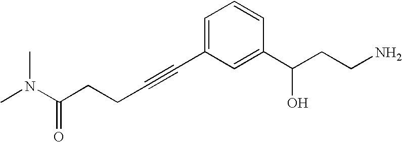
C(C(N(C)C)=O)CC#CC1=CC=CC(C(CCN)O)=C1
